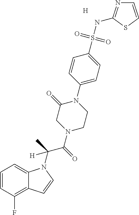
[H].C1=CC(F)=C2C(=C1)N(C(C)(C(N1CC(=O)N(C3=CC=C(S(NC4=NC=CS4)(=O)=O)C=C3)CC1)=O)[H])C=C2
